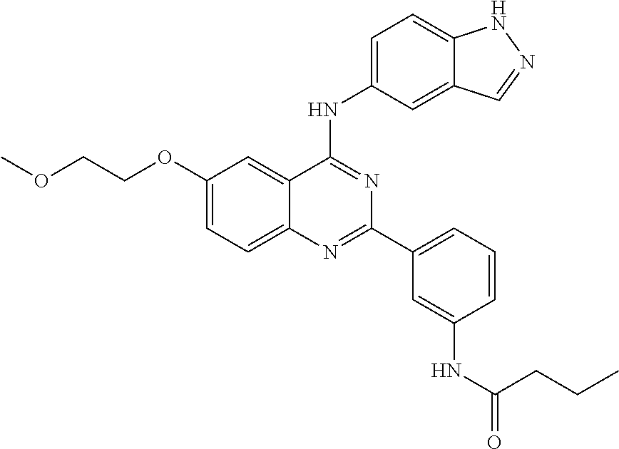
C1(OCCOC)=CC=C2C(=C1)C(NC1=CC=C3C(=C1)C=NN3)=NC(C1=CC=CC(NC(=O)CCC)=C1)=N2
